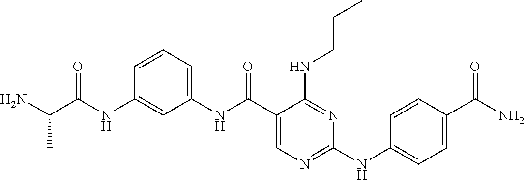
C1(NC(C2=CN=C(NC3=CC=C(C(N)=O)C=C3)N=C2NCCC)=O)=CC=CC(NC(C(N)C)=O)=C1
